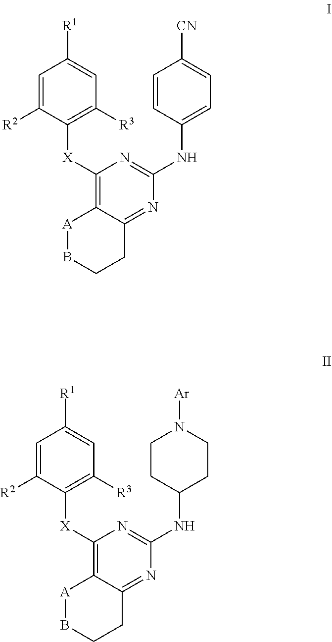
C1([X]C2=C([R3])C=C([R1])C=C2[R2])=C2C(=NC(NC3=CC=C([CN])C=C3)=N1)CCB[A]2.C1([X]C2=C([R3])C=C([R1])C=C2[R2])=C2C(=NC(NC3CCN([Ar])CC3)=N1)CCB[A]2
